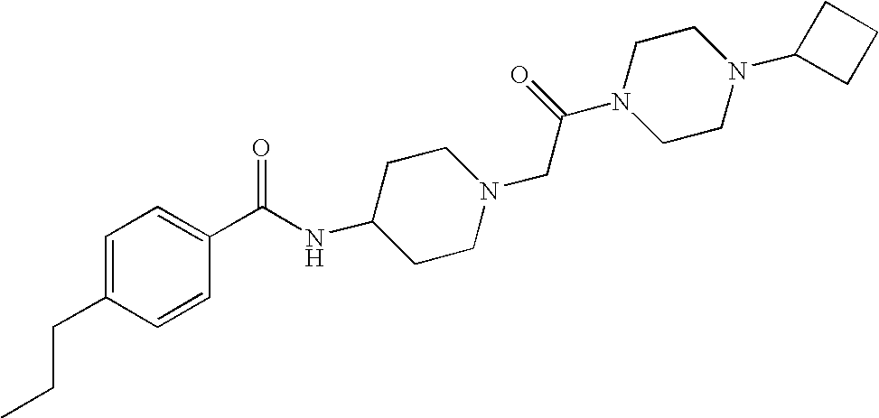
C(CC1=CC=C(C(NC2CCN(CC(N3CCN(C4CCC4)CC3)=O)CC2)=O)C=C1)C
